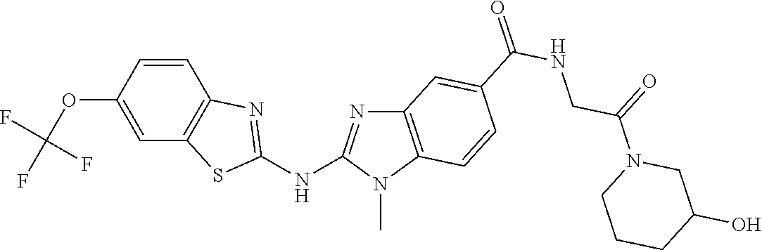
O(C1=CC2=C(C=C1)N=C(NC1=NC3=C(N1C)C=CC(C(NCC(N1CC(O)CCC1)=O)=O)=C3)S2)C(F)(F)F
